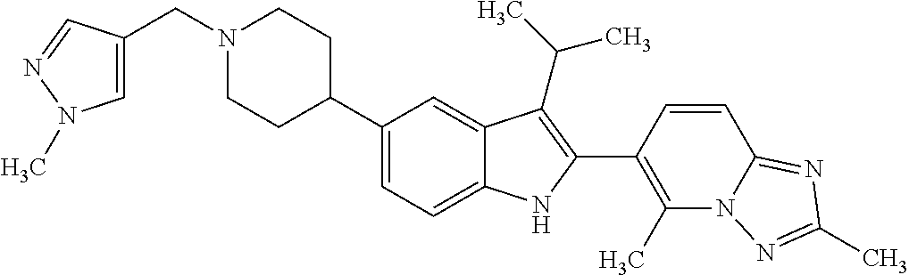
C(N1CCC(C2=CC=C3C(=C2)C(C(C)C)=C(C2=C(C)N4C(=NC(C)=N4)C=C2)N3)CC1)C1=CN(C)N=C1
